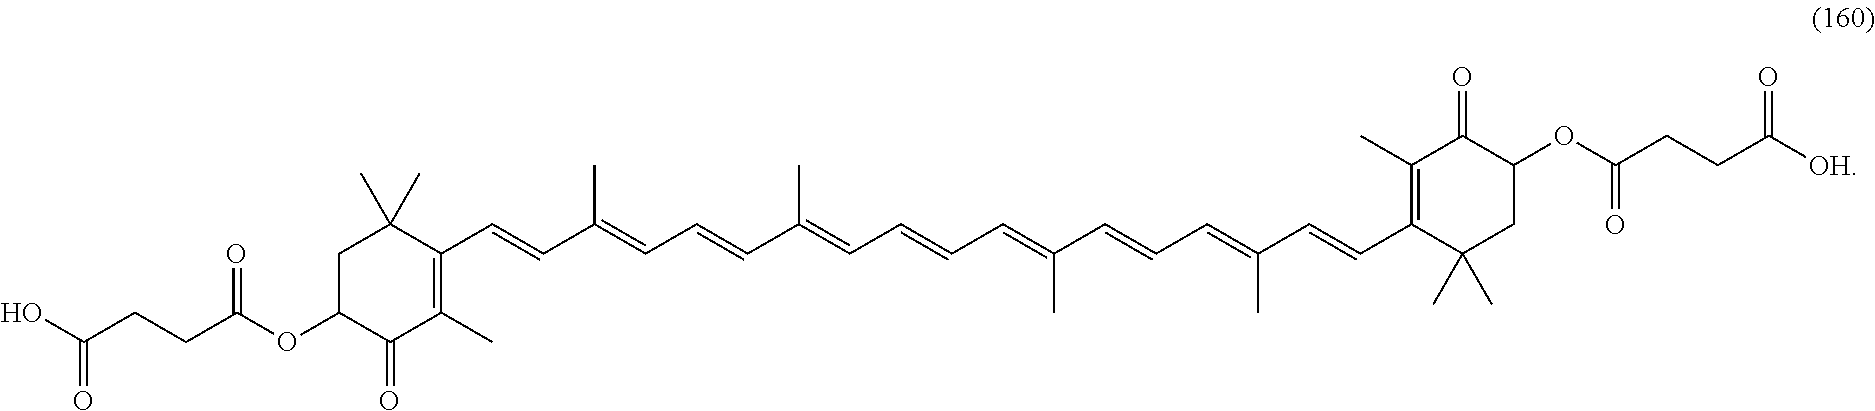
C1C(OC(CCC(O)=O)=O)C(=O)C(C)=C(C=CC(=CC=CC(=CC=CC=C(C=CC=C(C=CC2=C(C)C(=O)C(OC(CCC([OH])=O)=O)CC2(C)C)C)C)C)C)C1(C)C
